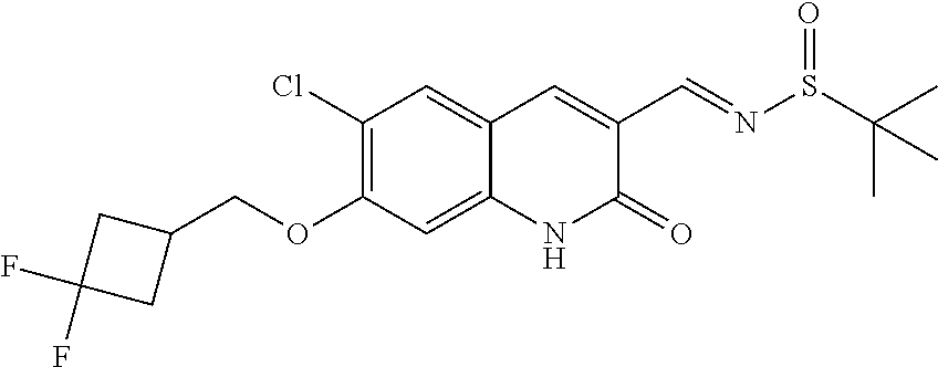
C1(Cl)=C(OCC2CC(F)(F)C2)C=C2C(=C1)C=C(C=NS(C(C)(C)C)=O)C(=O)N2
